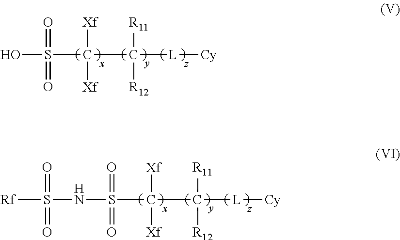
OS(C(C([L][Cy])([R11])[R12])([Xf])[Xf])(=O)=O.N(S(C(C([L][Cy])([R11])[R12])([Xf])[Xf])(=O)=O)S([Rf])(=O)=O
